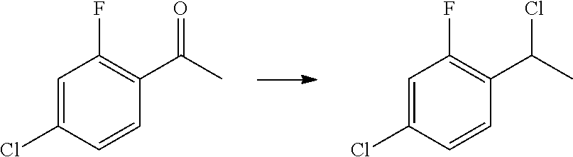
C1=C(Cl)C=CC(C(C)=O)=C1F.C1=C(Cl)C=CC(C(C)Cl)=C1F
